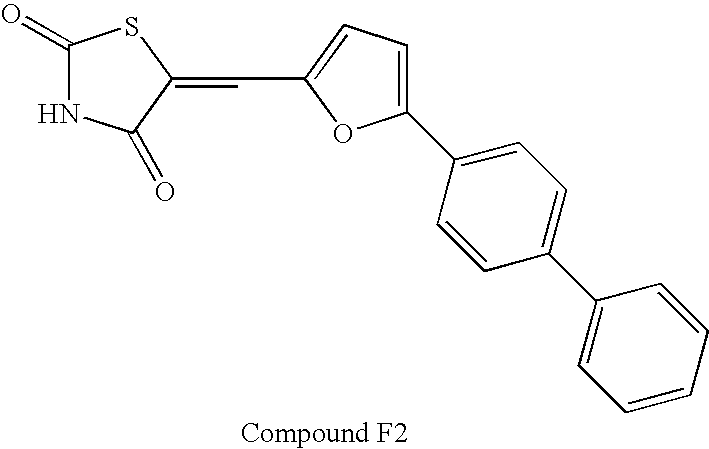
C1(=O)NC(=O)C(=CC2=CC=C(C3=CC=C(C4=CC=CC=C4)C=C3)O2)S1
